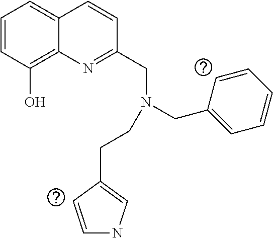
C1=CC(O)=C2C(=C1)C=CC(CN(CC1=CC=CC=C1)CCC1=CNC=C1)=N2
